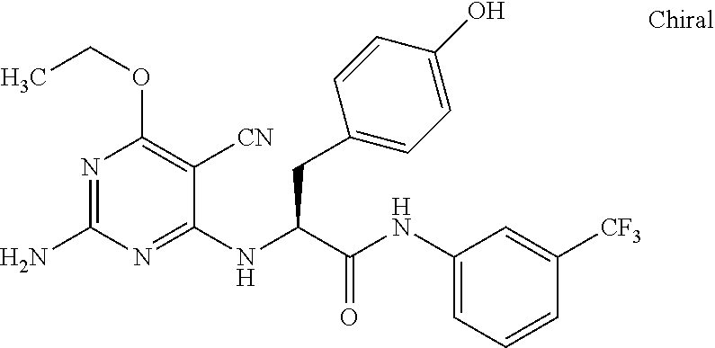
C1(NC(C(NC2=CC=CC([CF3])=C2)=O)CC2=CC=C(O)C=C2)=NC(N)=NC(OCC)=C1[CN]
